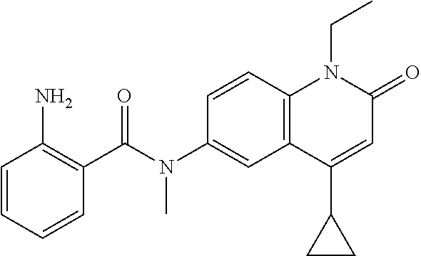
N(C1=CC2=C(C=C1)N(CC)C(=O)C=C2C1CC1)(C(C1=C(N)C=CC=C1)=O)C
